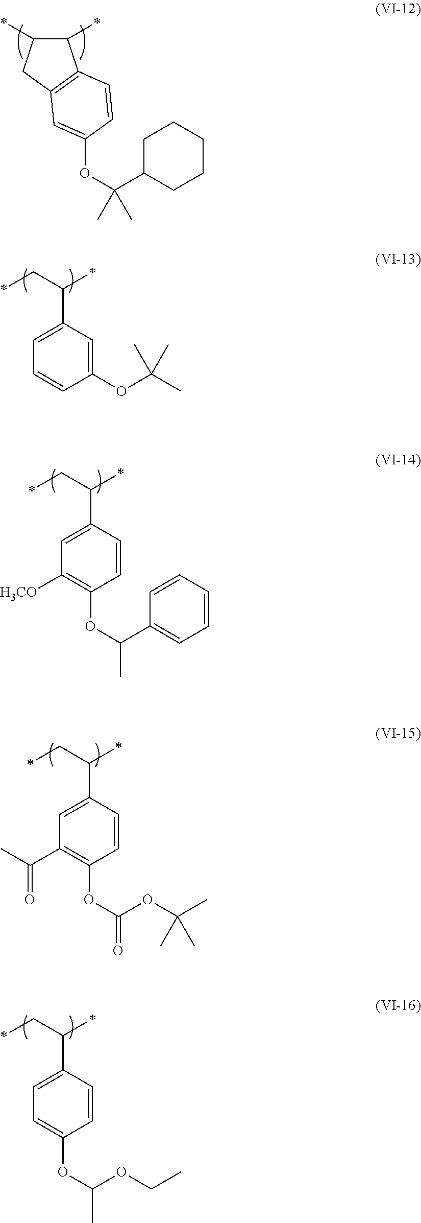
C1(*)C(*)C2=C(C1)C=C(OC(C1CCCCC1)(C)C)C=C2.*CC(*)C1=CC=CC(OC(C)(C)C)=C1.*CC(*)C1=CC([H3CO])=C(OC(C)C2=CC=CC=C2)C=C1.*CC(*)C1=CC(C(C)=O)=C(OC(=O)OC(C)(C)C)C=C1.*CC(*)C1=CC=C(OC(C)OCC)C=C1
